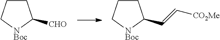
C1CC[NBoc]C1[CHO].C1CC[NBoc]C1C=C[CO2Me]
